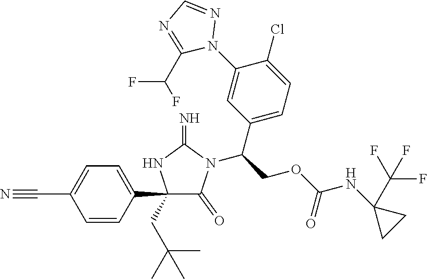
C1(C2=CC=C(C#N)C=C2)(CC(C)(C)C)C(=O)N(C(COC(NC2(C(F)(F)F)CC2)=O)C2=CC=C(Cl)C(N3N=CN=C3C(F)F)=C2)C(=N)N1
